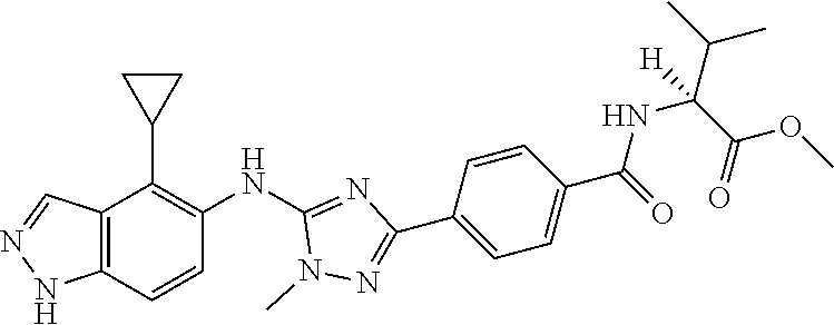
C12=C(C=CC(NC3=NC(C4=CC=C(C(NC(C(OC)=O)(C(C)C)[H])=O)C=C4)=NN3C)=C1C1CC1)NN=C2
